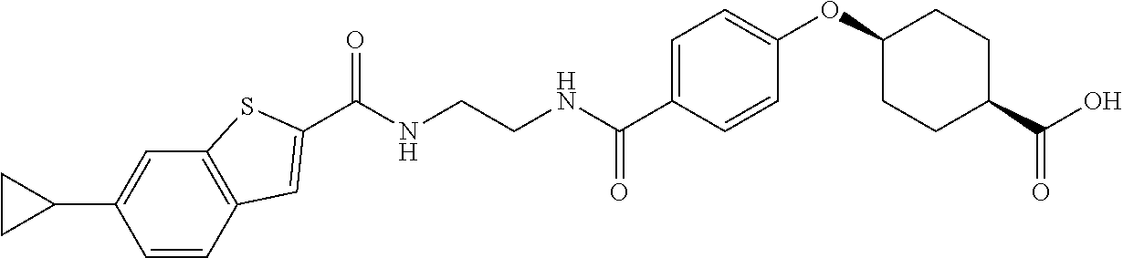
C(NCCNC(C1=CC=C(OC2CCC(C(=O)O)CC2)C=C1)=O)(=O)C1=CC2=C(C=C(C3CC3)C=C2)S1
